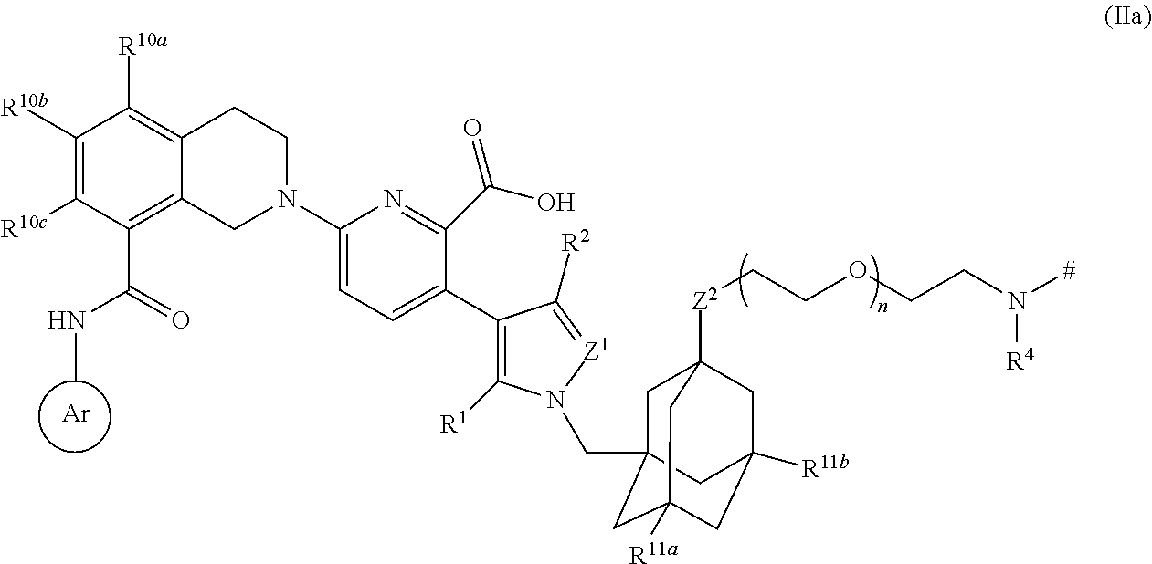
C1([R10b])=C([R10c])C(C(NC)=O)=C2C(=C1[R10a])CCN(C1=CC=C(C3=C([R1])N(CC45CC6([Z2]CCOCCN([#])[R4])CC([R11b])(CC([R11a])(C4)C6)C5)[Z1]=C3[R2])C(C(=O)O)=N1)C2.[Ar]
